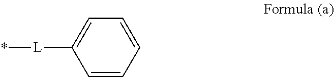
*[L]C1=CC=CC=C1
